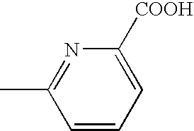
C1=CC=C([COOH])N=C1C
